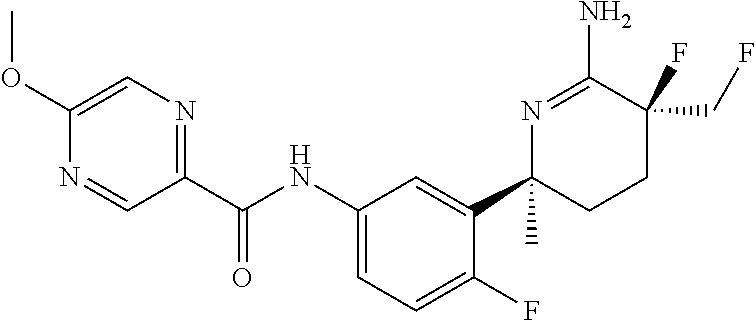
C1(OC)=CN=C(C(NC2=CC=C(F)C(C3(C)CCC(CF)(F)C(N)=N3)=C2)=O)C=N1
